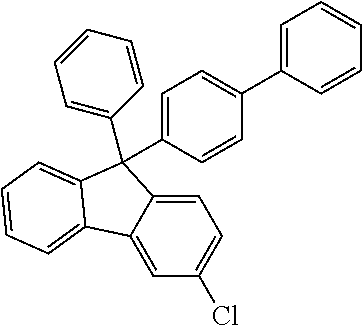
C1=C2C(=CC(Cl)=C1)C1=CC=CC=C1C2(C1=CC=CC=C1)C1=CC=C(C2=CC=CC=C2)C=C1
